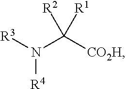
N([R4])([R3])C([CO2H])([R2])[R1]
